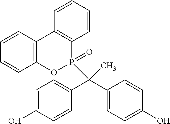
OC1=CC=C(C(C2=CC=C(O)C=C2)(P2(=O)C3=C(C4=C(O2)C=CC=C4)C=CC=C3)C)C=C1
